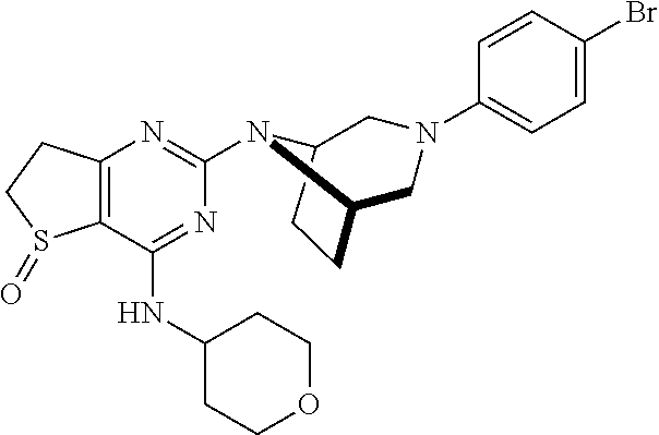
C12=C(C(NC3CCOCC3)=NC(N3C4CN(C5=CC=C(Br)C=C5)CC3CC4)=N1)S(=O)CC2
